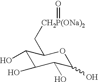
C1(O)C(O)C(O)C(O)OC1C[CH2P(ONa)2]=O
